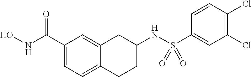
C1(C(NO)=O)=CC=C2C(=C1)CC(NS(C1=CC(Cl)=C(Cl)C=C1)(=O)=O)CC2
